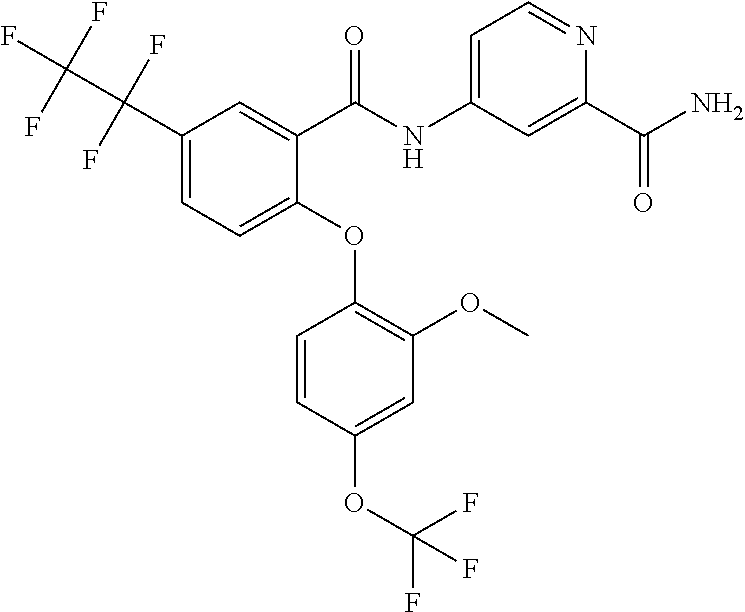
C1(C(F)(F)C(F)(F)F)=CC=C(OC2=C(OC)C=C(OC(F)(F)F)C=C2)C(C(NC2=CC=NC(C(N)=O)=C2)=O)=C1
